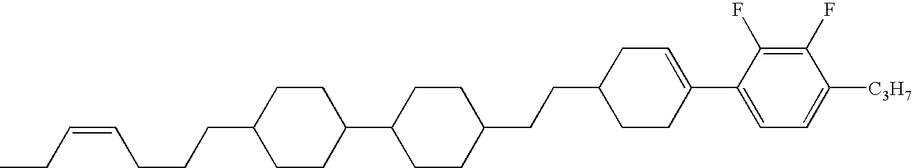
C1(F)=C(F)C(C2=CCC(CCC3CCC(C4CCC(CCCC=CCC)CC4)CC3)CC2)=CC=C1[C3H7]
